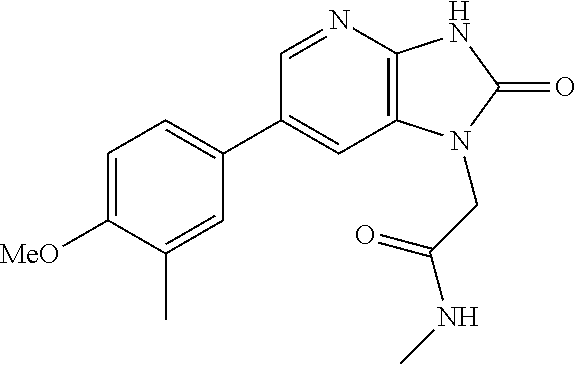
C1(C2=CC=C([MeO])C(C)=C2)=CC2=C(N=C1)NC(=O)N2CC(NC)=O
